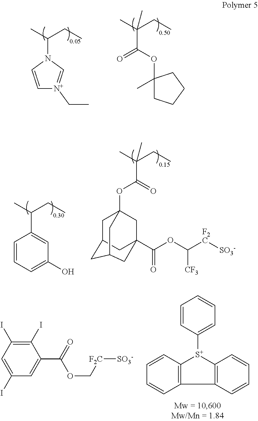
N1(C(C)CC)C=C[N+](CC)=C1.C1(OC(C(C)(CC)C)=O)(C)CCCC1.C1=CC=C(O)C=C1C(C)CC.C1C2CC3(C(OC([F2C][SO3-])[CF3])=O)CC1(OC(=O)C(C)(CC)C)CC(C2)C3.C1=CC([S+]2C3=C(C4=C2C=CC=C4)C=CC=C3)=CC=C1.C1(I)=C(I)C=C(I)C=C1C(OC[F2C][SO3-])=O
